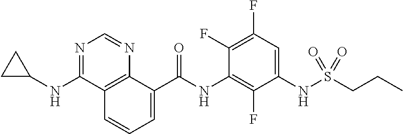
O=C(NC1=C(F)C(NS(CCC)(=O)=O)=CC(F)=C1F)C1=CC=CC2=C1N=CN=C2NC1CC1
